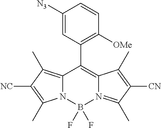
C12=C(C)C([NC])=C(C)N1B(F)(F)N1=C(C)C([CN])=C(C)C1=C2C1=C([OMe])C=CC([N3])=C1
